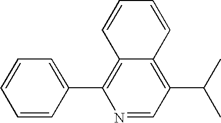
C1=CC=CC2=C(C(C)C)C=NC(C3=CC=CC=C3)=C12
